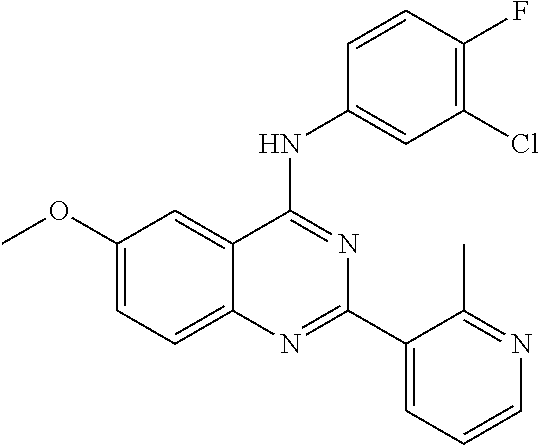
C1(OC)=CC=C2C(=C1)C(NC1=CC(Cl)=C(F)C=C1)=NC(C1=CC=CN=C1C)=N2
